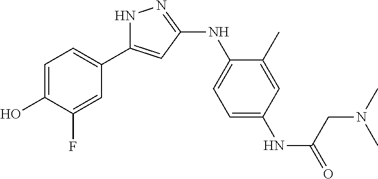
N1C(C2=CC=C(O)C(F)=C2)=CC(NC2=CC=C(NC(=O)CN(C)C)C=C2C)=N1
